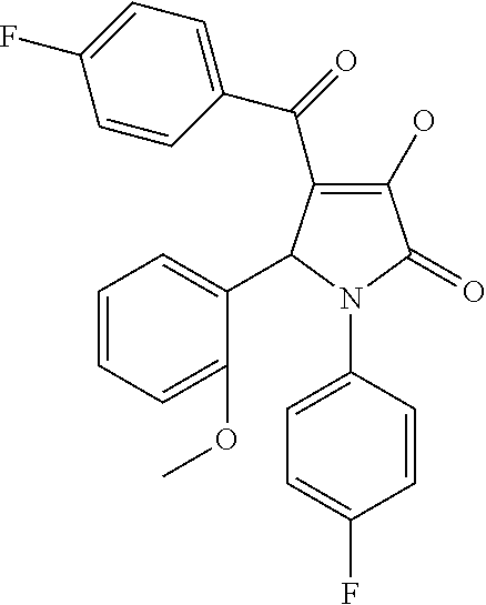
C1(O)=C(C(C2=CC=C(F)C=C2)=O)C(C2=CC=CC=C2OC)N(C2=CC=C(F)C=C2)C1=O
